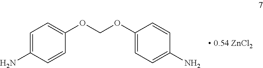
C1=C(N)C=CC(OCOC2=CC=C(N)C=C2)=C1
